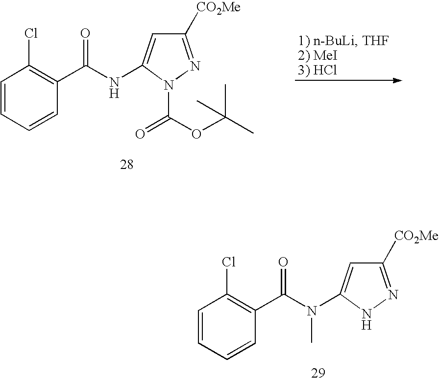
C1=CC=CC(C(NC2=CC([CO2Me])=NN2C(OC(C)(C)C)=O)=O)=C1Cl.C1=CC=CC(C(N(C2=CC([CO2Me])=NN2)C)=O)=C1Cl
